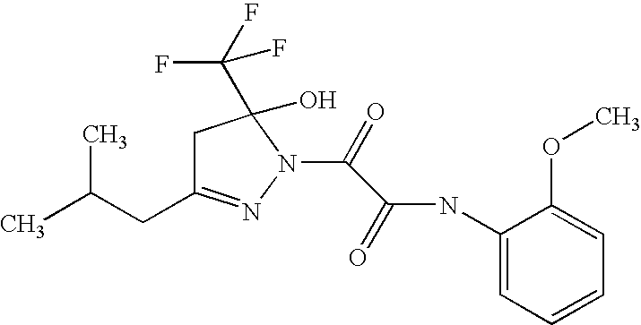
C1C(CC(C)C)=NN(C(C(=O)NC2=CC=CC=C2OC)=O)C1(C(F)(F)F)O
